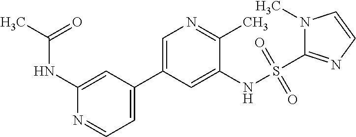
C1(NC(C)=O)=CC(C2=CN=C(C)C(NS(=O)(=O)C3=NC=CN3C)=C2)=CC=N1
